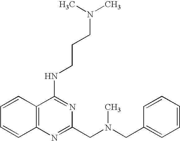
C1=CC2=C(C=C1)N=C(CN(CC1=CC=CC=C1)C)N=C2NCCCN(C)C
